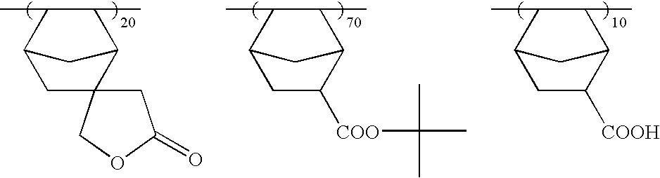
C1C2(COC1=O)C1C(C)C(C)C(C2)C1.C1([COO]C(C)(C)C)C2C(C)C(C)C(C1)C2.C1([COOH])C2C(C)C(C)C(C1)C2
